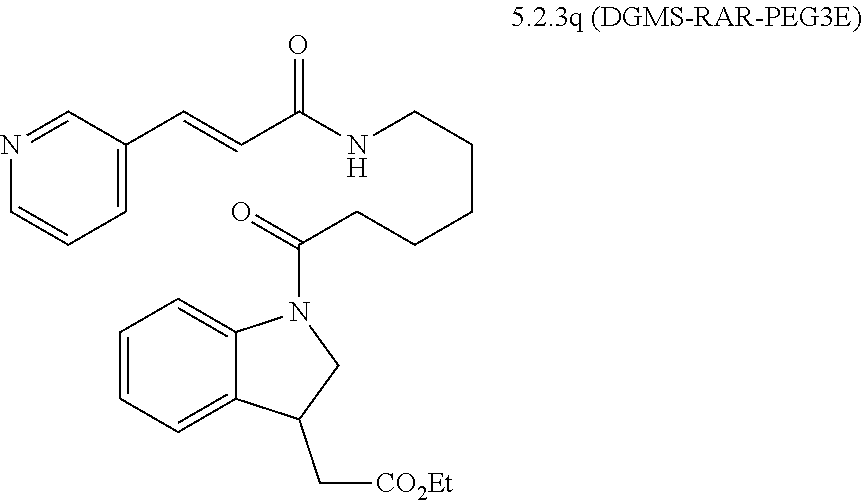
N1=CC(C=CC(NCCCCCC(N2C3=CC=CC=C3C(C[CO2Et])C2)=O)=O)=CC=C1
